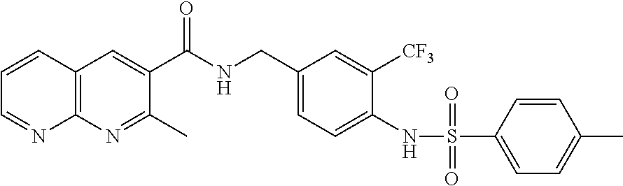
C1=CC2=C(N=C1)N=C(C)C(C(NCC1=CC=C(NS(=O)(=O)C3=CC=C(C)C=C3)C([CF3])=C1)=O)=C2
